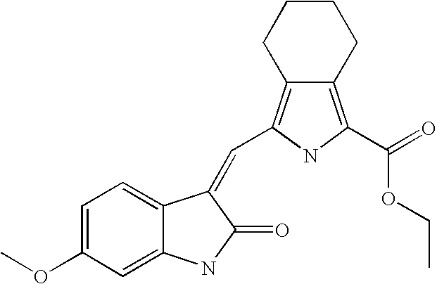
C1=C(OC)C=C2C(=C1)C(=CC1=C3CCCCC3=C(C(=O)OCC)N1)C(=O)N2
